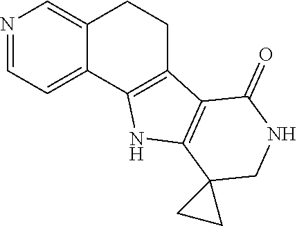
N1=CC=C2C(=C1)CCC1=C2NC2=C1C(=O)NCC21CC1
